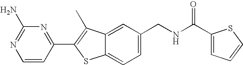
C1=CC(C2=C(C)C3=CC(CNC(C4=CC=CS4)=O)=CC=C3S2)=NC(N)=N1
